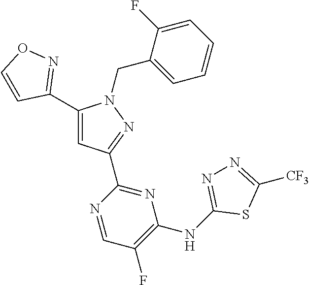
C1(C2=CC(C3=NC(NC4=NN=C([CF3])S4)=C(F)C=N3)=NN2CC2=CC=CC=C2F)=NOC=C1
